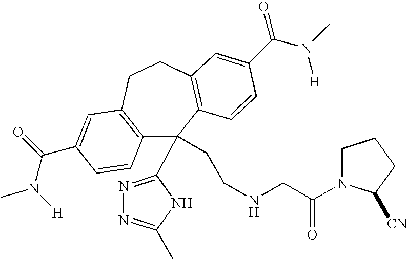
C12=C(CCC3=C(C1(CCNCC(=O)N1CCCC1[CN])C1=NN=C(C)N1)C=CC(C(=O)N([H])C)=C3)C=C(C(N(C)[H])=O)C=C2
